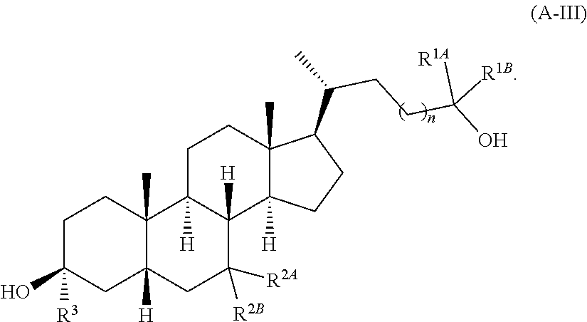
C12([H])CC([R2A])([R2B])C3([H])C([H])(C1(C)CCC(O)([R3])C2)CCC1(C)C(C(CCC([R1B])(O)[R1A])C)CCC13[H]
